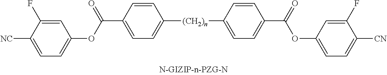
C(C1=CC=C([(CH2)n]C2=CC=C(C(=O)OC3=CC=C([CN])C(F)=C3)C=C2)C=C1)(OC1=CC=C([NC])C(F)=C1)=O
